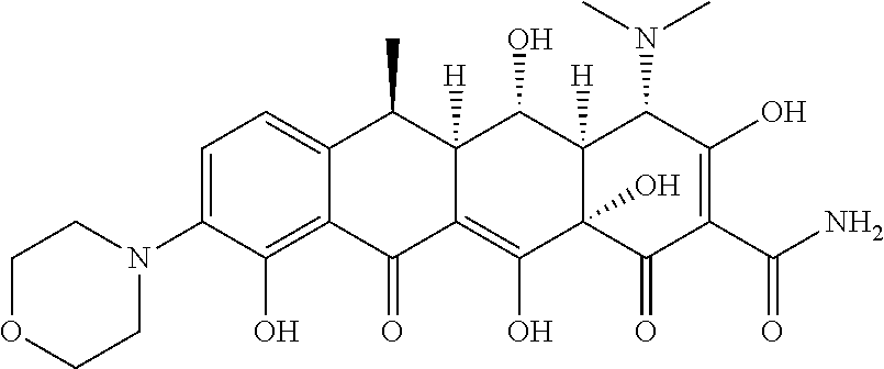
C1=C(N2CCOCC2)C(O)=C2C(=C1)C(C)C1([H])C(=C(O)C3(O)C([H])(C1O)C(N(C)C)C(O)=C(C(N)=O)C3=O)C2=O
